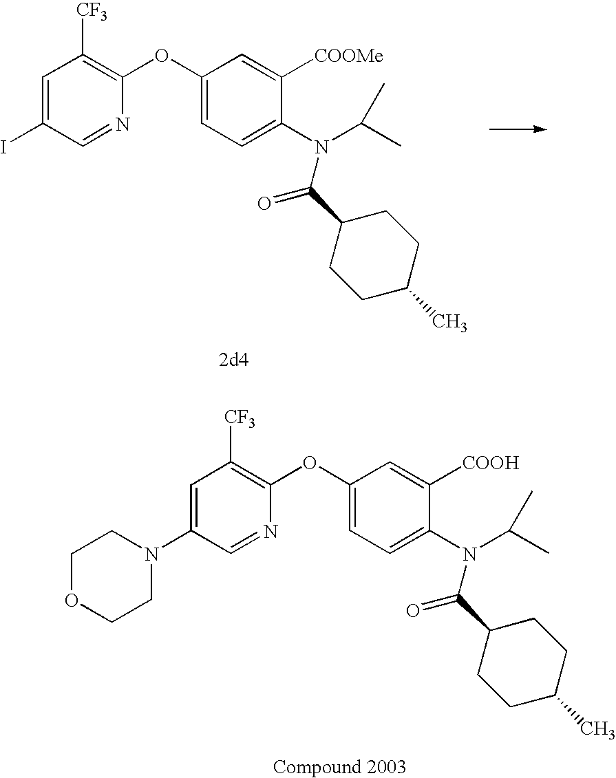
C1=C(I)C=NC(OC2=CC=C(N(C(C)C)C(C3CCC(C)CC3)=O)C([COOMe])=C2)=C1[CF3].C1=C(N2CCOCC2)C=NC(OC2=CC=C(N(C(C)C)C(C3CCC(C)CC3)=O)C([COOH])=C2)=C1[CF3]
